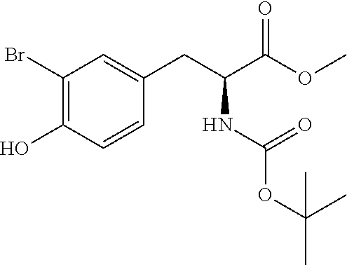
C1(Br)=C(O)C=CC(CC(C(OC)=O)NC(OC(C)(C)C)=O)=C1
